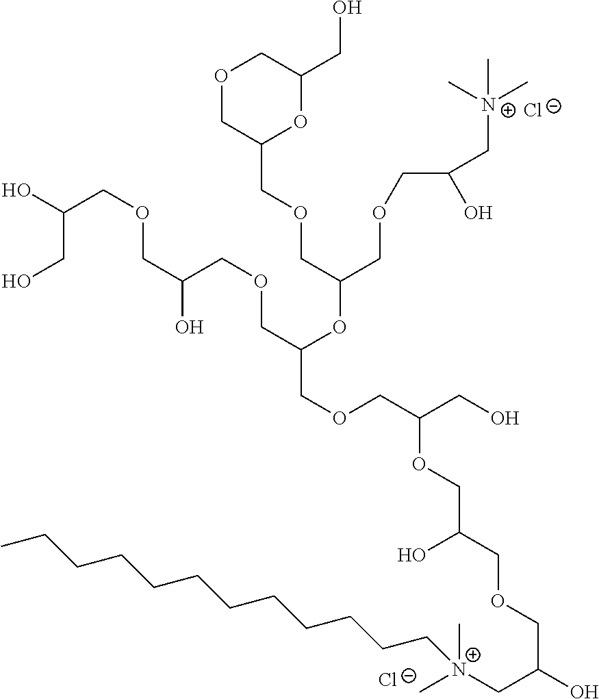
O1CC(COCC(COCC(O)C[N+](C)(C)C)OC(COCC(CO)OCC(COCC(O)C[N+](C)(C)CCCCCCCCCCCC)O)COCC(COCC(O)CO)O)OC(CO)C1.[Cl-].[Cl-]
